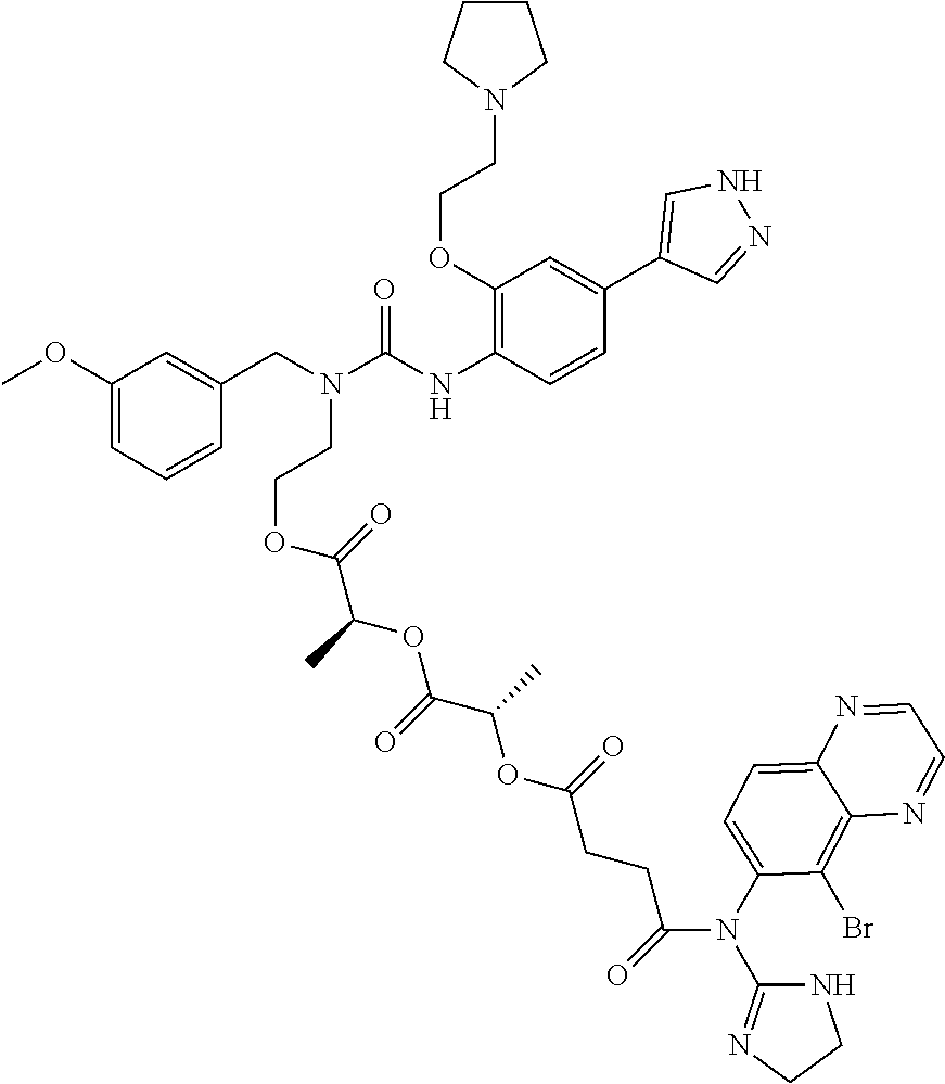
C1(OCCN2CCCC2)=C(NC(N(CC2=CC(OC)=CC=C2)CCOC(C(OC(C(OC(CCC(=O)N(C2=CC=C3C(=C2Br)N=CC=N3)C2=NCCN2)=O)C)=O)C)=O)=O)C=CC(C2=CNN=C2)=C1
